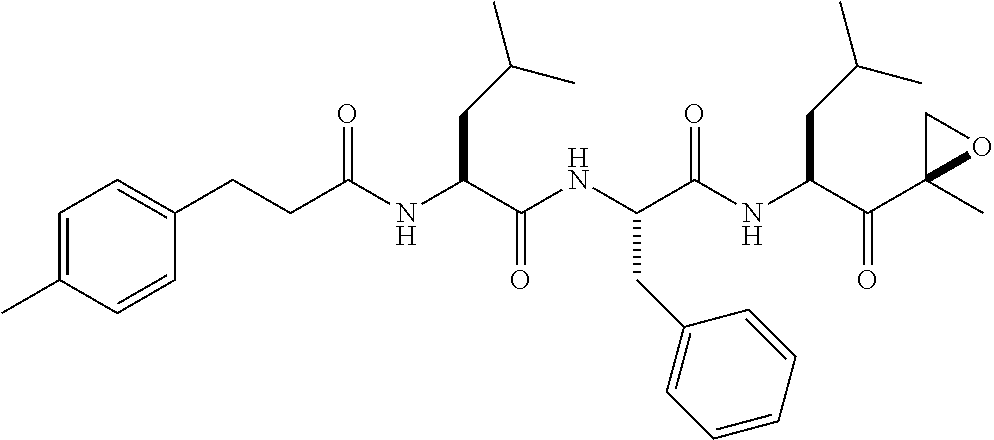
C(NC(C(NC(C(NC(C(C1(C)OC1)=O)CC(C)C)=O)CC1=CC=CC=C1)=O)CC(C)C)(CCC1=CC=C(C)C=C1)=O
